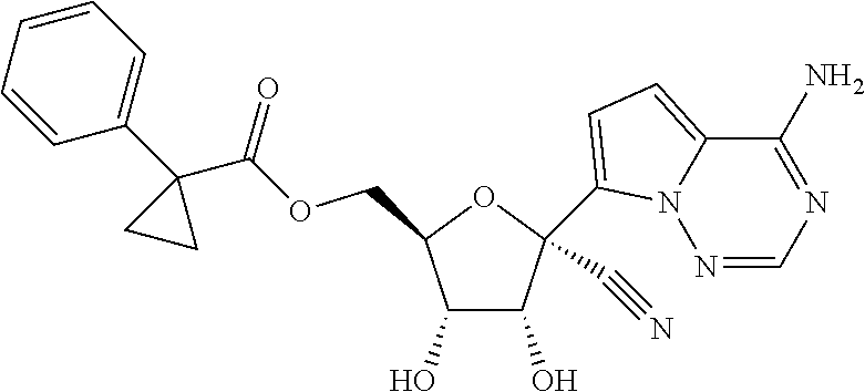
C1(O)C(O)C(COC(C2(C3=CC=CC=C3)CC2)=O)OC1(C1=CC=C2N1N=CN=C2N)C#N
